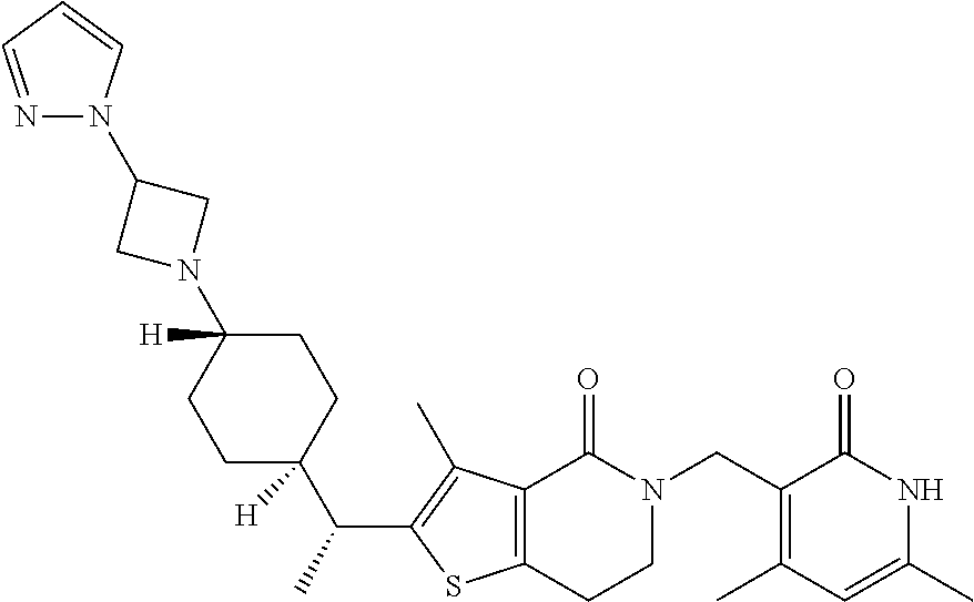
C1=C(C)NC(=O)C(CN2CCC3=C(C2=O)C(C)=C(C(C)C2([H])CCC(N4CC(N5N=CC=C5)C4)([H])CC2)S3)=C1C
